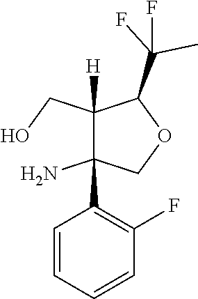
C1(CO)([H])C(N)(C2=C(F)C=CC=C2)COC1C(C)(F)F
